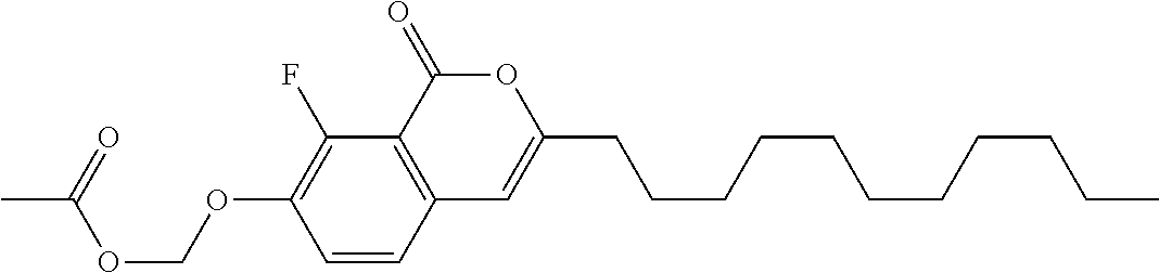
C1=CC2=C(C(F)=C1OCOC(=O)C)C(=O)OC(CCCCCCCCCCC)=C2
